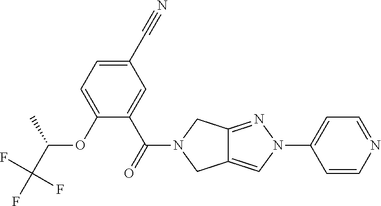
O(C1=CC=C(C#N)C=C1C(=O)N1CC2=CN(C3=CC=NC=C3)N=C2C1)C(C(F)(F)F)C
